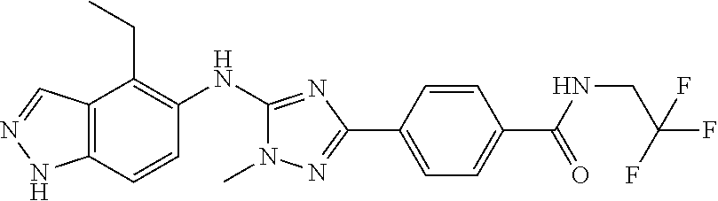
C12=C(C=CC(NC3=NC(C4=CC=C(C(NCC(F)(F)F)=O)C=C4)=NN3C)=C1CC)NN=C2
